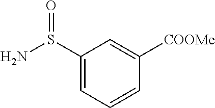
C1(S(N)=O)=CC=CC([COOMe])=C1
